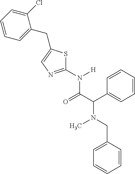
CN(CC1=CC=CC=C1)C(C1=CC=CC=C1)C(N([H])C1=NC=C(CC2=CC=CC=C2Cl)S1)=O
